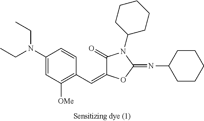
C1(=O)C(=CC2=C([OMe])C=C(N(CC)CC)C=C2)OC(=NC2CCCCC2)N1C1CCCCC1
